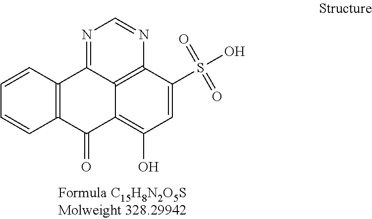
C1=CC2=C(C=C1)C1=NC=NC3=C1C(=C(O)C=C3S(O)(=O)=O)C2=O
